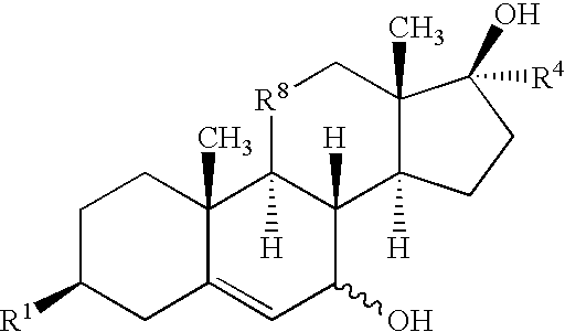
C1C([R1])CC2=CC(O)C3([H])C([H])(C2(C)C1)[R8]CC1(C)C3([H])CCC1(O)[R4]
